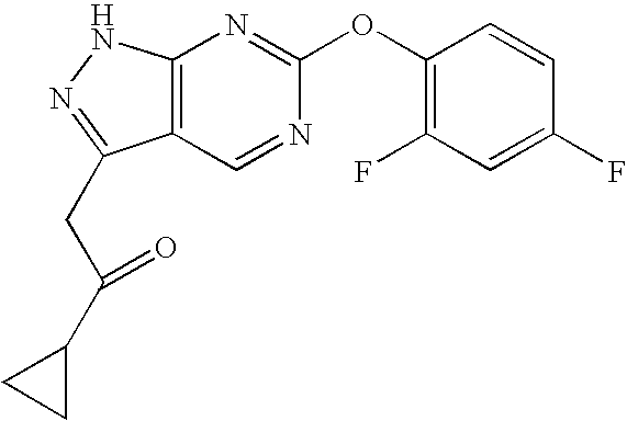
C12=C(NN=C1CC(C1CC1)=O)N=C(OC1=C(F)C=C(F)C=C1)N=C2
